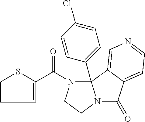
C1=CSC(C(N2CCN3C(=O)C4=CC=NC=C4C23C2=CC=C(Cl)C=C2)=O)=C1
